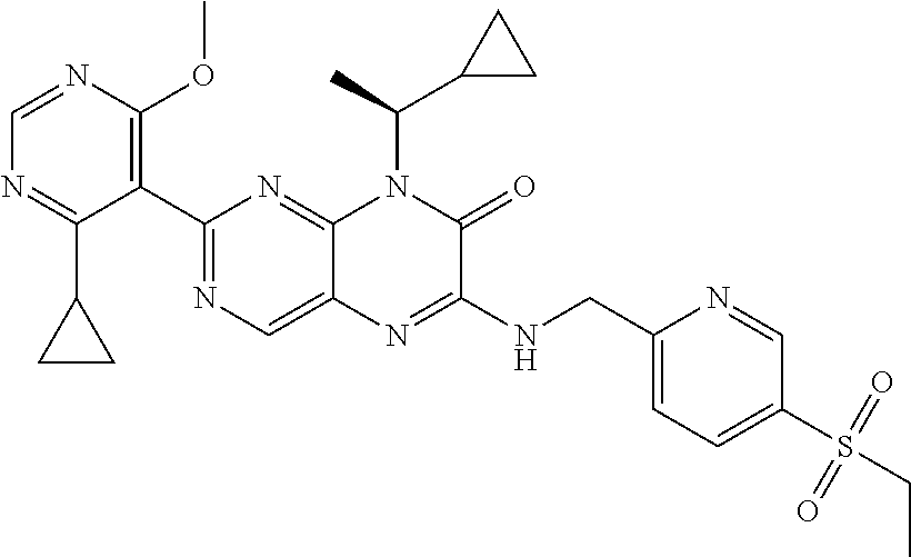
C1=NC(OC)=C(C2=NC=C3C(=N2)N(C(C2CC2)C)C(=O)C(NCC2=CC=C(S(=O)(=O)CC)C=N2)=N3)C(C2CC2)=N1
